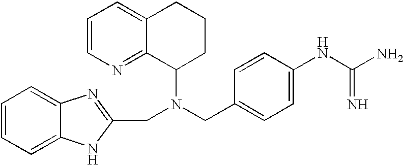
C1=CC=C2C(=C1)N=C(CN(C1CCCC3=CC=CN=C13)CC1=CC=C(NC(=N)N)C=C1)N2
